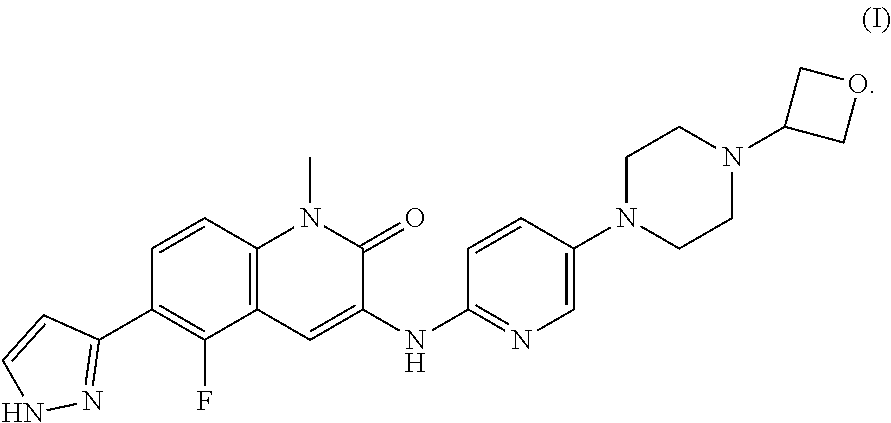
C1(C2=NNC=C2)=C(F)C2=C(C=C1)N(C)C(=O)C(NC1=NC=C(N3CCN(C4COC4)CC3)C=C1)=C2
